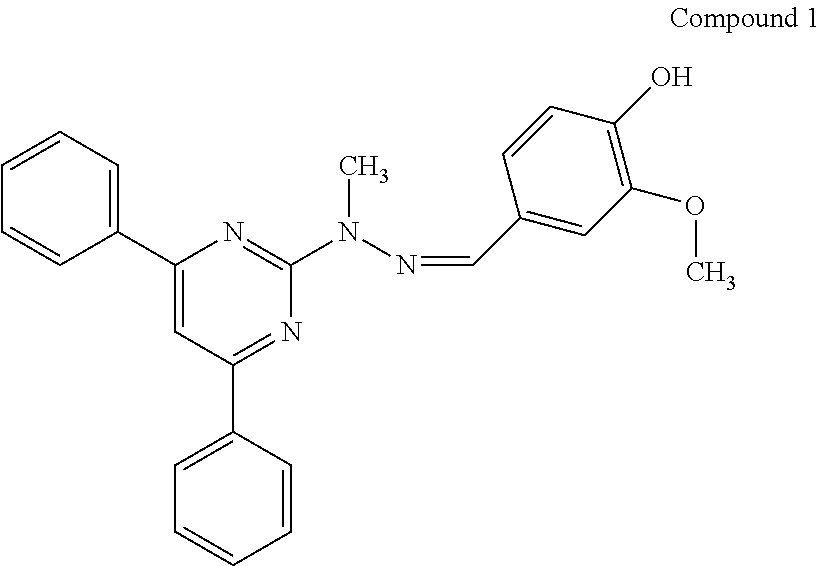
C1=CC=C(C2=CC(C3=CC=CC=C3)=NC(N(C)N=CC3=CC(OC)=C(O)C=C3)=N2)C=C1
